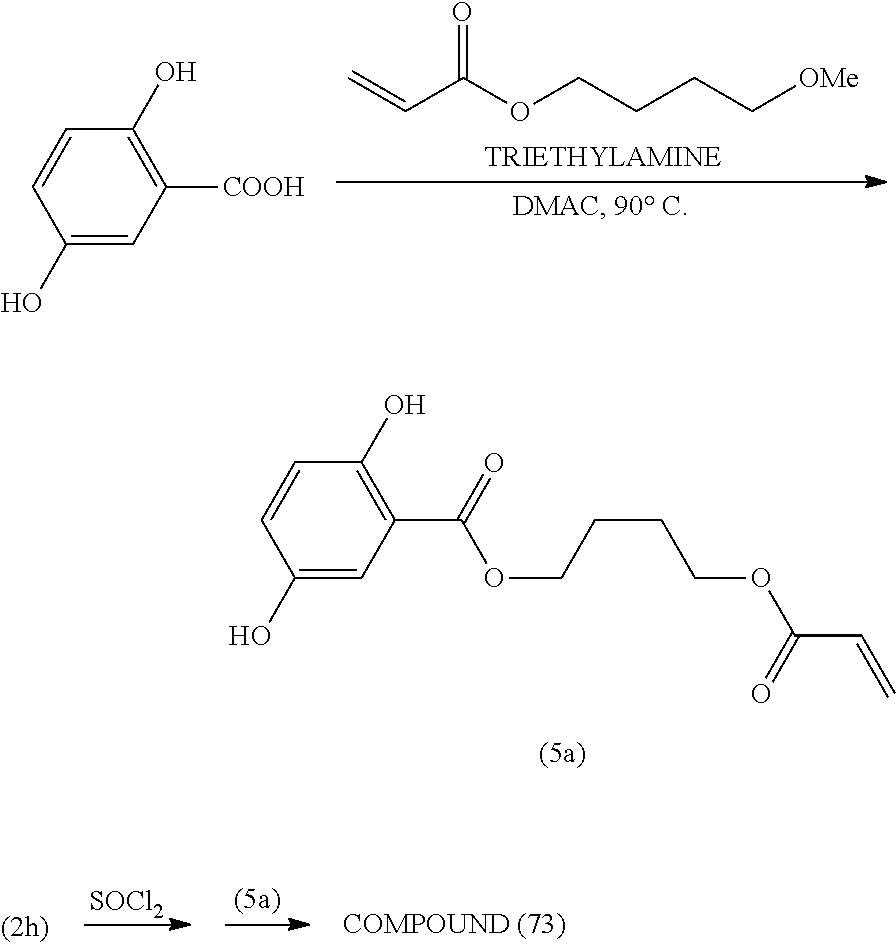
C1(O)=CC(C(=O)OCCCCOC(C=C)=O)=C(O)C=C1.C=CC(OCCCC[OMe])=O.C1(O)=CC([COOH])=C(O)C=C1.[SOCl2]
